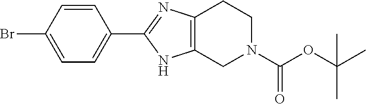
C1=CC(C2=NC3=C(N2)CN(C(OC(C)(C)C)=O)CC3)=CC=C1Br
